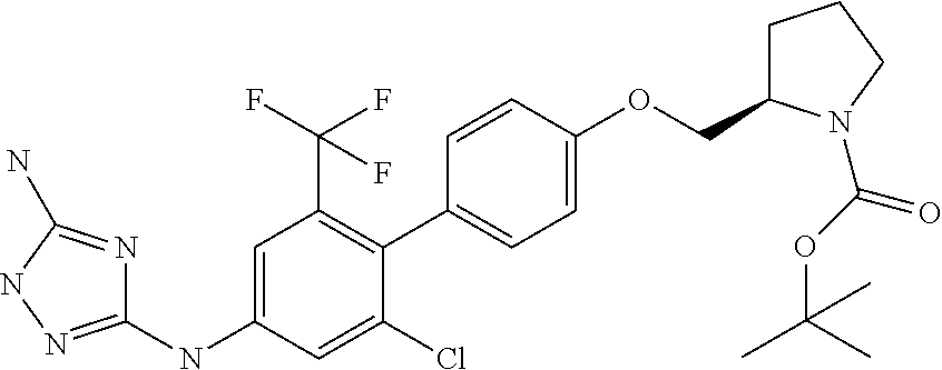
C1(NC2=CC(C(F)(F)F)=C(C3=CC=C(OCC4CCCN4C(OC(C)(C)C)=O)C=C3)C(Cl)=C2)=NNC(N)=N1
